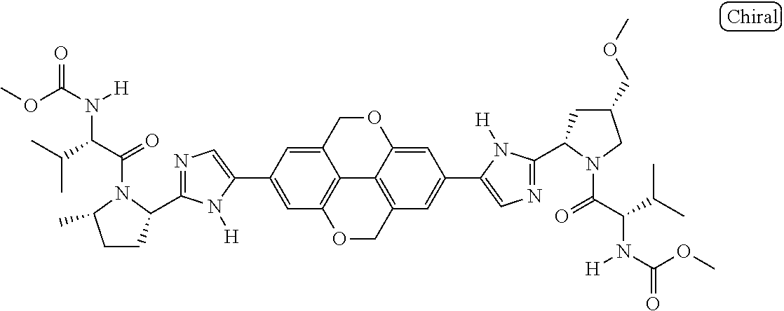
C1=C(C2=CC3=C4C(=C2)COC2=CC(C5=CN=C(C6CC(COC)CN6C(=O)C(C(C)C)N([H])C(OC)=O)N5[H])=CC(=C42)CO3)N([H])C(C2CCC(C)N2C(=O)C(C(C)C)N([H])C(OC)=O)=N1
